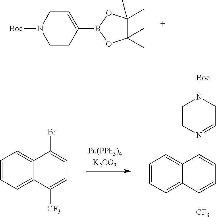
C1=CC=C2C(=C1)C(Br)=CC=C2[CF3].C1=CC=C2C(=C1)C(N1=CCN([Boc])CC1)=CC=C2[CF3].C1CC(B2OC(C)(C)C(C)(C)O2)=CCN1[Boc]
